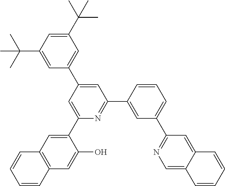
C1(C(C)(C)C)=CC(C(C)(C)C)=CC(C2=CC(C3=CC(C4=NC=C5C(=C4)C=CC=C5)=CC=C3)=NC(C3=CC4=C(C=C3O)C=CC=C4)=C2)=C1
